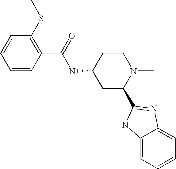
C1(C(NC2CC(C3=NC4=CC=CC=C4N3)N(C)CC2)=O)=C(SC)C=CC=C1
